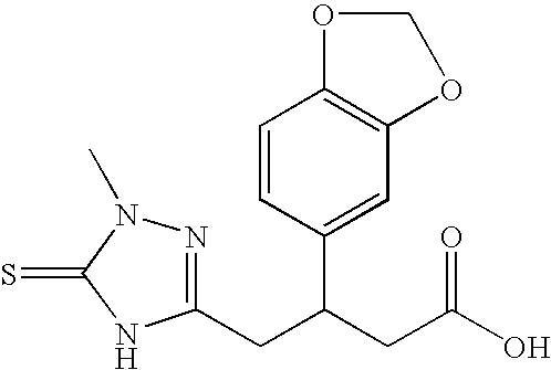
C1(CC(CC(O)=O)C2=CC3=C(C=C2)OCO3)=NN(C)C(=S)N1
